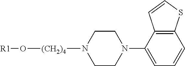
[R1]O[(CH2)4]N1CCN(C2=CC=CC3=C2C=CS3)CC1
